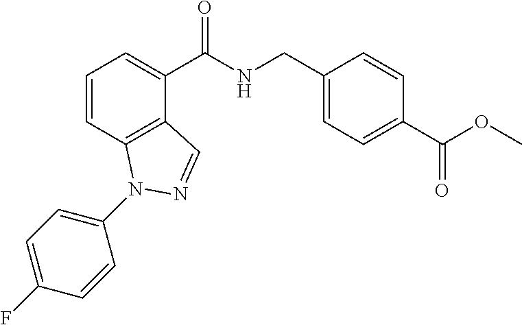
C1=CC2=C(C(C(NCC3=CC=C(C(OC)=O)C=C3)=O)=C1)C=NN2C1=CC=C(F)C=C1
